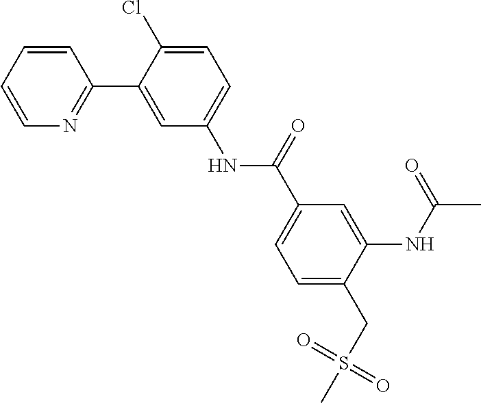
N1=C(C2=CC(NC(C3=CC=C(CS(=O)(C)=O)C(NC(C)=O)=C3)=O)=CC=C2Cl)C=CC=C1
